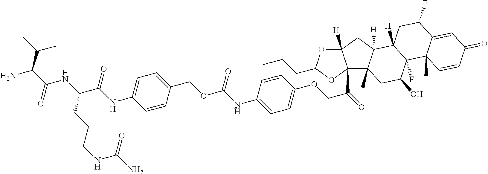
C(C(C(NC(CCCNC(N)=O)C(=O)NC1=CC=C(COC(NC2=CC=C(OCC(=O)C34C5(C)C([H])(CC3([H])OC(CCC)O4)C3([H])C(F)(C(O)C5)C4(C)C(=CC(=O)C=C4)C(F)C3)C=C2)=O)C=C1)=O)N)(C)C
